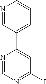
N1=CC(C2=CC(I)=NC=N2)=CC=C1
